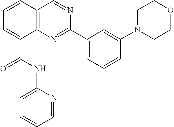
C1=CC2=C(C(C(NC3=CC=CC=N3)=O)=C1)N=C(C1=CC=CC(N3CCOCC3)=C1)N=C2
